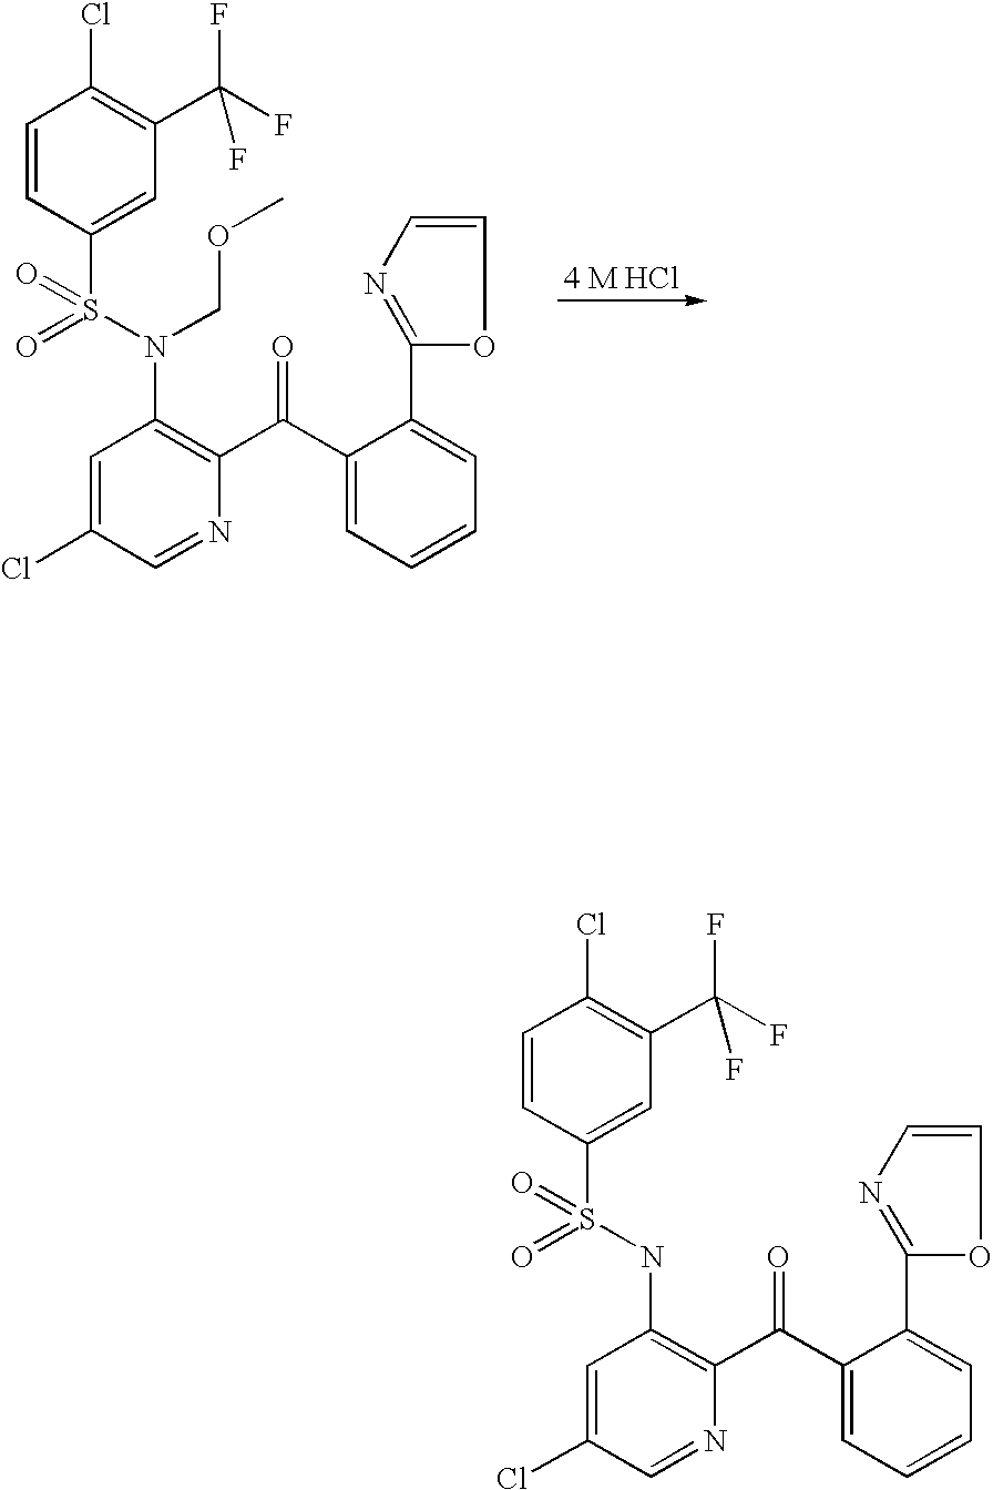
C1=CC(S(NC2=C(C(C3=CC=CC=C3C3=NC=CO3)=O)N=CC(Cl)=C2)(=O)=O)=CC(C(F)(F)F)=C1Cl.C1=CC(S(N(COC)C2=C(C(C3=CC=CC=C3C3=NC=CO3)=O)N=CC(Cl)=C2)(=O)=O)=CC(C(F)(F)F)=C1Cl
